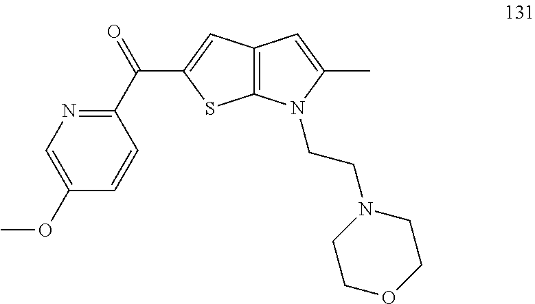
C1(C(=O)C2=CC3=C(S2)N(CCN2CCOCC2)C(C)=C3)=NC=C(OC)C=C1
